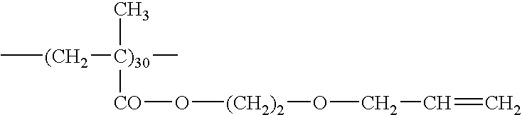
C[(CH2][C)30](C)(C)[CO]O[(CH2)2]OCC=C
